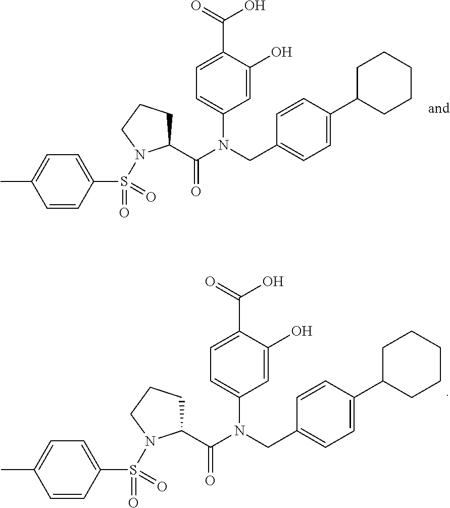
C1(C(=O)N(CC2=CC=C(C3CCCCC3)C=C2)C2=CC=C(C(=O)O)C(O)=C2)CCCN1S(=O)(=O)C1=CC=C(C)C=C1.C1(C(=O)N(CC2=CC=C(C3CCCCC3)C=C2)C2=CC=C(C(=O)O)C(O)=C2)CCCN1S(=O)(=O)C1=CC=C(C)C=C1
